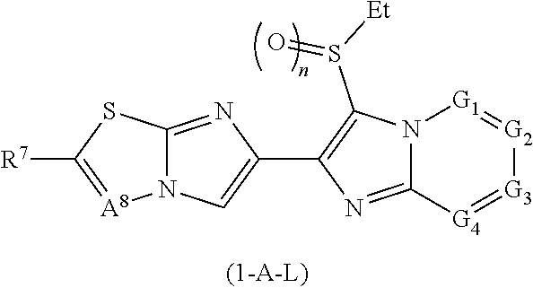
N12C(=NC(C3=C(S(=O)[Et])N4C(=N3)[G4]=[G3][G2]=[G1]4)=C1)SC([R7])=[A8]2
